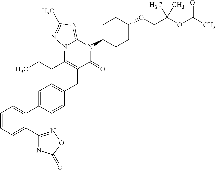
C1=CC=C(C2=NOC(=O)N2)C(C2=CC=C(CC3=C(CCC)N4C(=NC(C)=N4)N(C4CCC(OCC(OC(C)=O)(C)C)CC4)C3=O)C=C2)=C1
